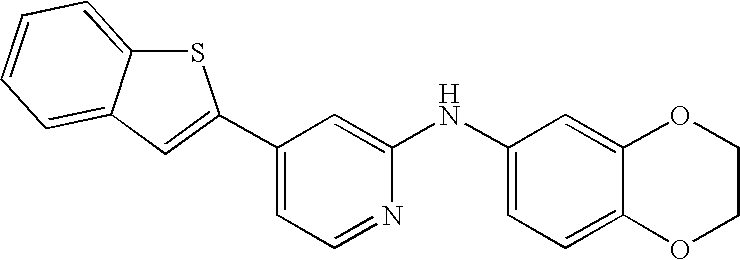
C1(C2=CC3=CC=CC=C3S2)=CC=NC(NC2=CC=C3C(=C2)OCCO3)=C1
